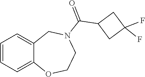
C(C1CC(F)(F)C1)(N1CC2=CC=CC=C2OCC1)=O
